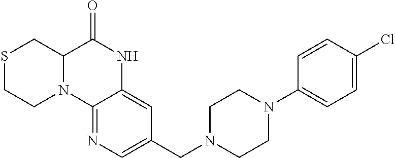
C12=NC=C(CN3CCN(C4=CC=C(Cl)C=C4)CC3)C=C1NC(=O)C1N2CCSC1
